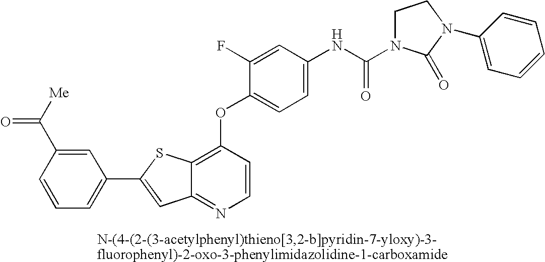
C12=C(OC3=CC=C(NC(=O)N4CCN(C5=CC=CC=C5)C4=O)C=C3F)C=CN=C1C=C(C1=CC=CC(C([Me])=O)=C1)S2
